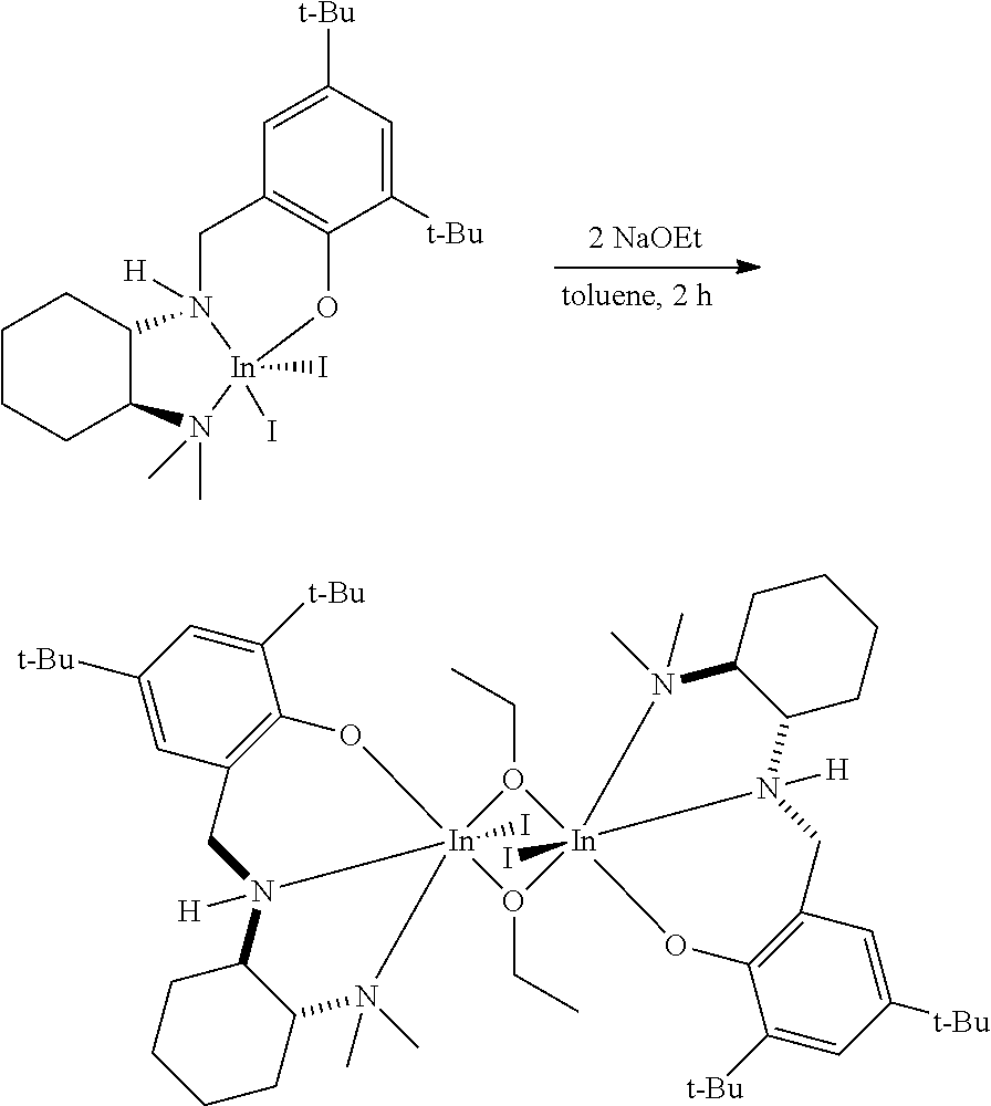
C1CCC2C(C1)N1([H])[In](I)(I)(N2(C)C)OC2=C(C1)C=C([t-Bu])C=C2[t-Bu].O1(CC)[In]23(I)(O(CC)[In]145(I)N(C)(C)C1CCCCC1N4([H])CC1=C(C([t-Bu])=CC([t-Bu])=C1)O5)N(C)(C)C1CCCCC1N2([H])CC1=C(C([t-Bu])=CC([t-Bu])=C1)O3
